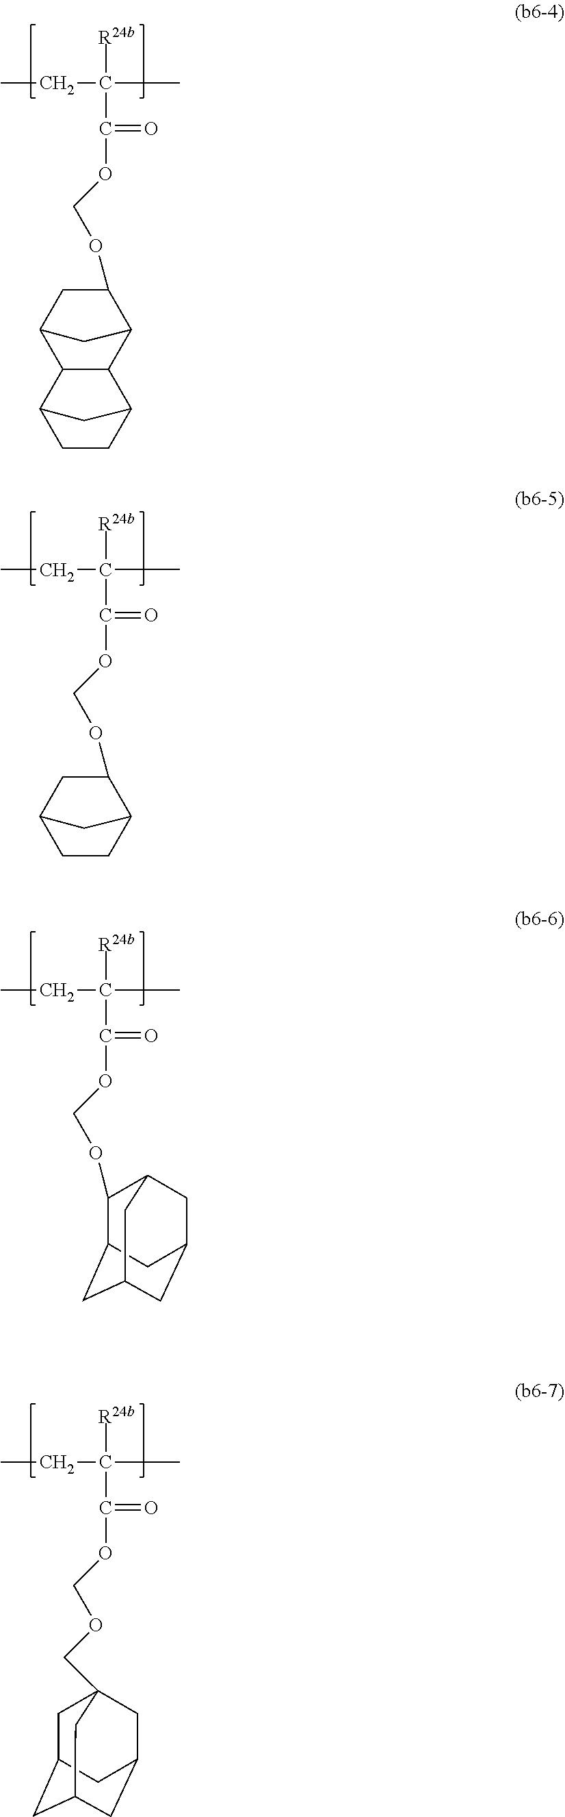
CCC([R24b])(C)C(=O)OCOC1CC2C3C(C1C2)C1CCC3C1.CCC([R24b])(C)C(=O)OCOC1CC2CCC1C2.CCC([R24b])(C)C(=O)OCOC1C2CC3CC(CC1C3)C2.CCC([R24b])(C)C(=O)OCOCC12CC3CC(CC(C1)C3)C2
